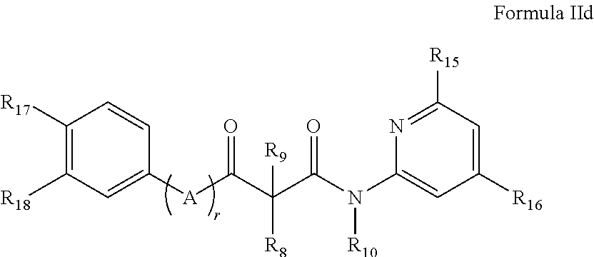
[A](C(C(C(N(C1=CC([R16])=CC([R15])=N1)[R10])=O)([R8])[R9])=O)C1=CC([R18])=C([R17])C=C1
